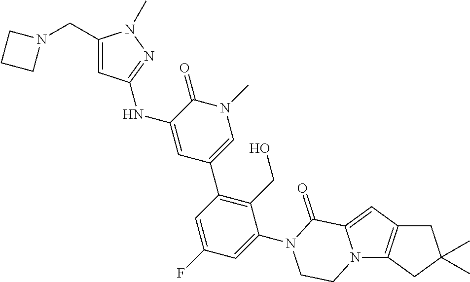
C1C2=C(CC1(C)C)N1C(=C2)C(=O)N(C2=CC(F)=CC(C3=CN(C)C(=O)C(NC4=NN(C)C(CN5CCC5)=C4)=C3)=C2CO)CC1
